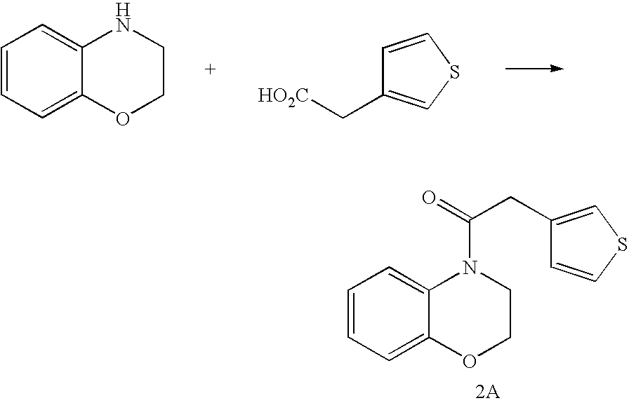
C1=CC=C2C(=C1)N(C(CC1=CSC=C1)=O)CCO2.C1=CC=C2C(=C1)NCCO2.[HO2C]CC1=CSC=C1
